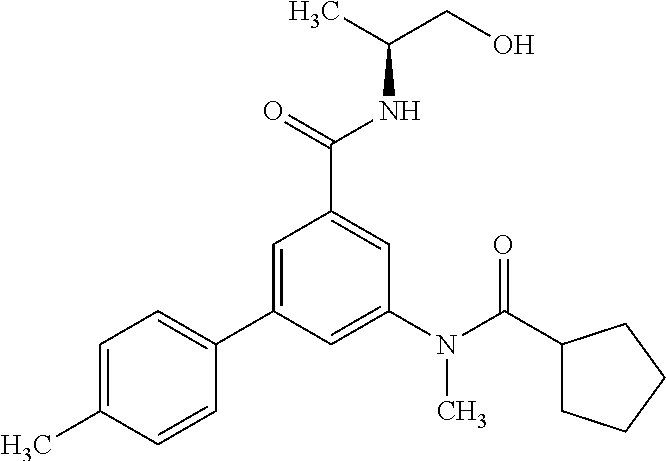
C1=C(C)C=CC(C2=CC(C(=O)NC(CO)C)=CC(N(C(C3CCCC3)=O)C)=C2)=C1
